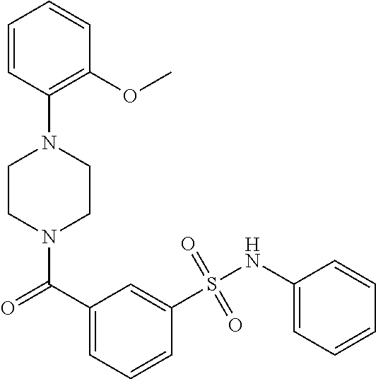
C1=CC(N2CCN(C(C3=CC=CC(S(NC4=CC=CC=C4)(=O)=O)=C3)=O)CC2)=C(OC)C=C1
